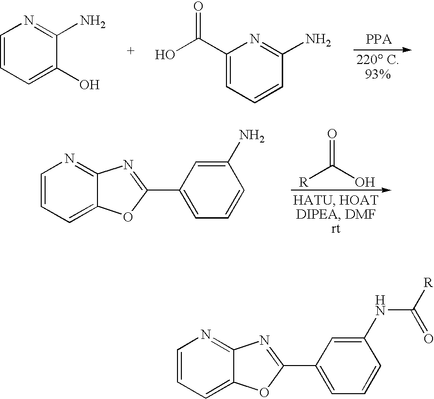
C1=CC=C(O)C(N)=N1.C1(C(O)=O)=CC=CC(N)=N1.O=C([R])O.C1=CC=C2C(=N1)N=C(C1=CC=CC(N)=C1)O2.C1=CC=C2C(=N1)N=C(C1=CC=CC(NC(=O)[R])=C1)O2
